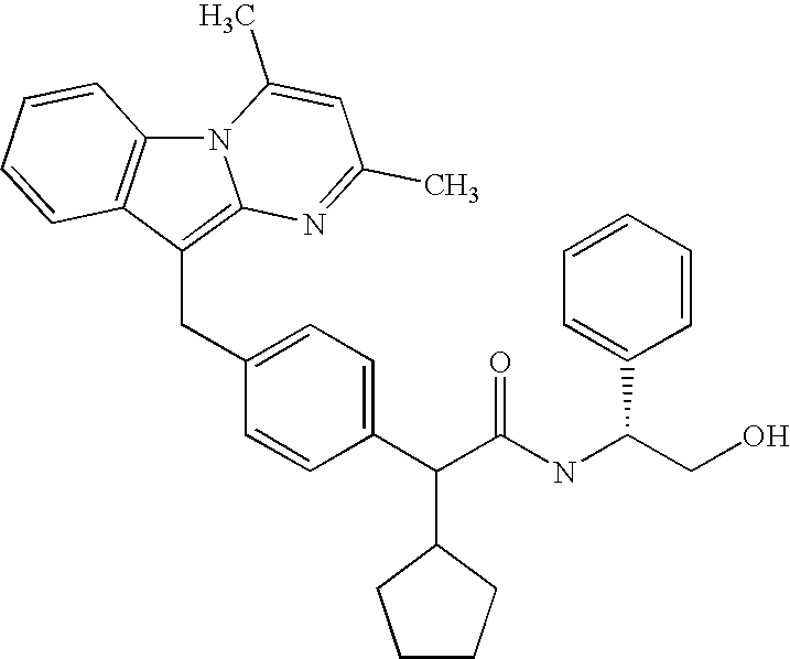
C(C1=CC=C(C(C(NC(C2=CC=CC=C2)CO)=O)C2CCCC2)C=C1)C1=C2N(C3=C1C=CC=C3)C(C)=CC(C)=N2
